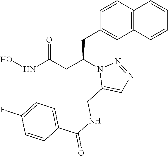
C1(CC(CC(=O)NO)N2C(CNC(=O)C3=CC=C(F)C=C3)=CN=N2)=CC2=C(C=C1)C=CC=C2
